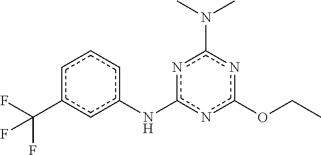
CCOc1nc(Nc2cccc(C(F)(F)F)c2)nc(N(C)C)n1
